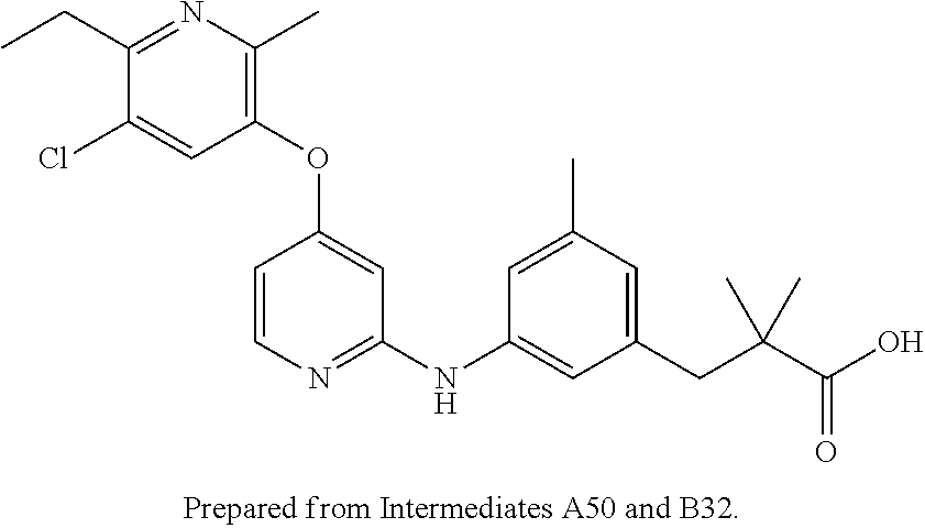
C1(OC2=CC(NC3=CC(CC(C(O)=O)(C)C)=CC(C)=C3)=NC=C2)=C(C)N=C(CC)C(Cl)=C1
